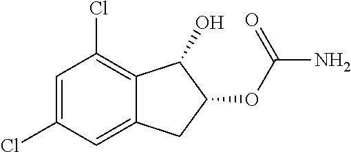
C1=C(Cl)C=C2C(=C1Cl)C(O)C(OC(N)=O)C2
